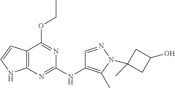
C12=C(N=C(NC3=C(C)N(C4(C)CC(O)C4)N=C3)N=C1OCC)NC=C2
